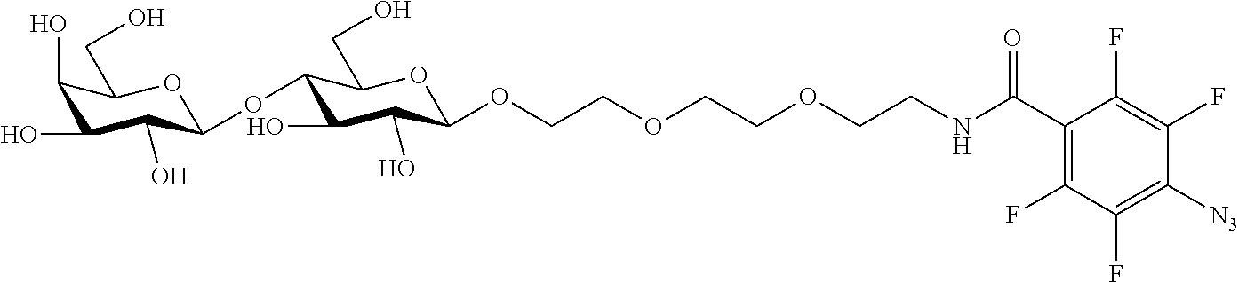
C1(O)C(CO)OC(OC2C(CO)OC(OCCOCCOCCNC(C3=C(F)C(F)=C([N3])C(F)=C3F)=O)C(O)C2O)C(O)C1O
